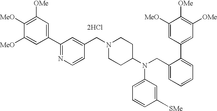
[2HCl].C1(C2=NC=CC(CN3CCC(N(C4=CC=CC([SMe])=C4)CC4=CC=CC=C4C4=CC([OMe])=C([OMe])C([MeO])=C4)CC3)=C2)=CC([OMe])=C([MeO])C([MeO])=C1
